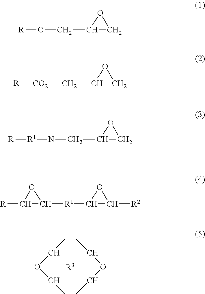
CCOCC.CCOCC.[R3].C1(CO[R])CO1.C1(C[CO2][R])CO1.C1(CN[R1][R])CO1.C1([R1]C2C([R])O2)C([R2])O1
